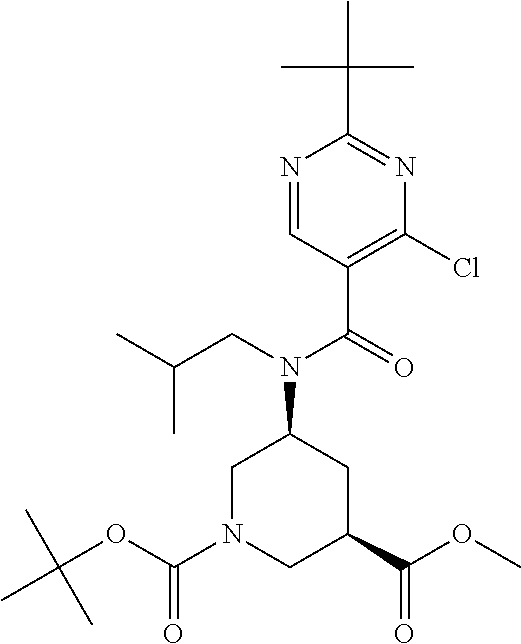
N1=CC(C(=O)N(CC(C)C)C2CN(C(OC(C)(C)C)=O)CC(C(OC)=O)C2)=C(Cl)N=C1C(C)(C)C
